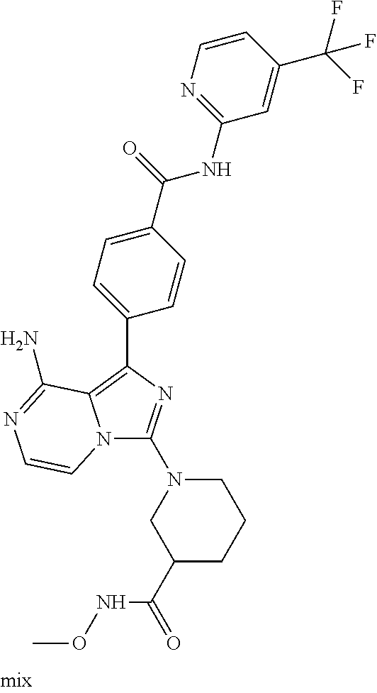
N12C(N3CC(C(=O)NOC)CCC3)=NC(C3=CC=C(C(=O)NC4=NC=CC(C(F)(F)F)=C4)C=C3)=C1C(N)=NC=C2
